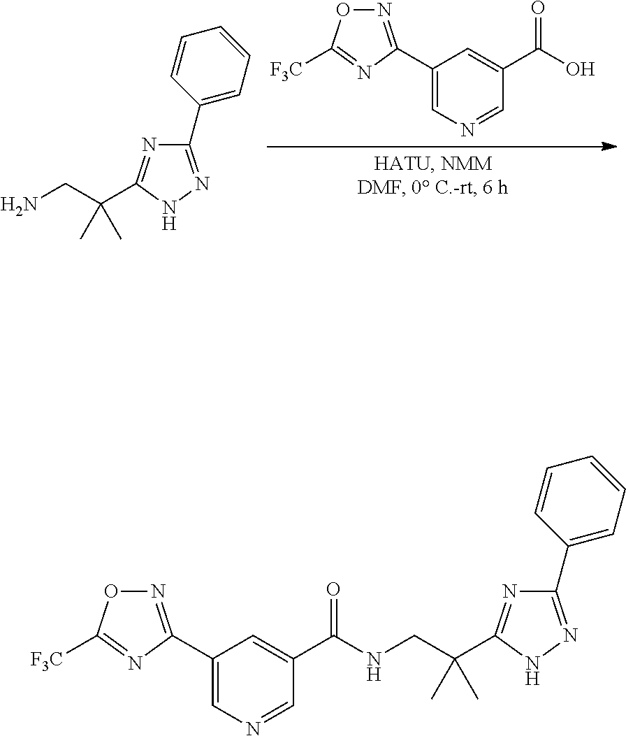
C1(C2=NOC([F3C])=N2)=CN=CC(C(O)=O)=C1.C1(C2=CC=CC=C2)=NNC(C(CN)(C)C)=N1.C1(C2=CC=CC=C2)=NNC(C(CNC(C2=CC(C3=NOC([F3C])=N3)=CN=C2)=O)(C)C)=N1
